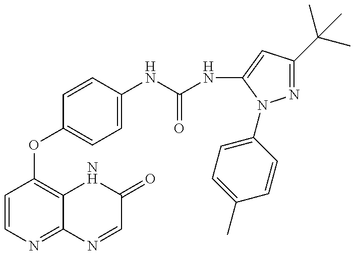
C1=CN=C2C(=C1OC1=CC=C(NC(=O)NC3=CC(C(C)(C)C)=NN3C3=CC=C(C)C=C3)C=C1)NC(=O)C=N2
